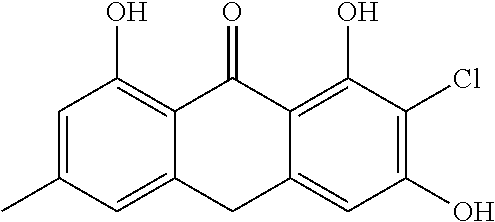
C1=C(C)C=C2C(=C1O)C(=O)C1=C(O)C(Cl)=C(O)C=C1C2
